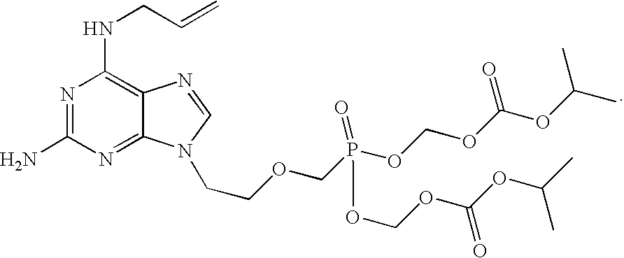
N1=C(N)N=C2C(=C1NCC=C)N=CN2CCOCP(OCOC(OC(C)C)=O)(=O)OCOC(OC(C)C)=O
